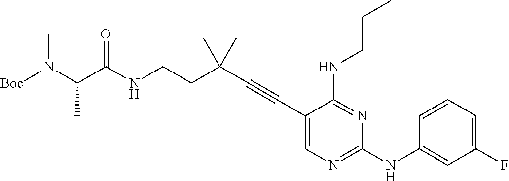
N(CCC(C#CC1=CN=C(NC2=CC(F)=CC=C2)N=C1NCCC)(C)C)C(C(N([Boc])C)C)=O
